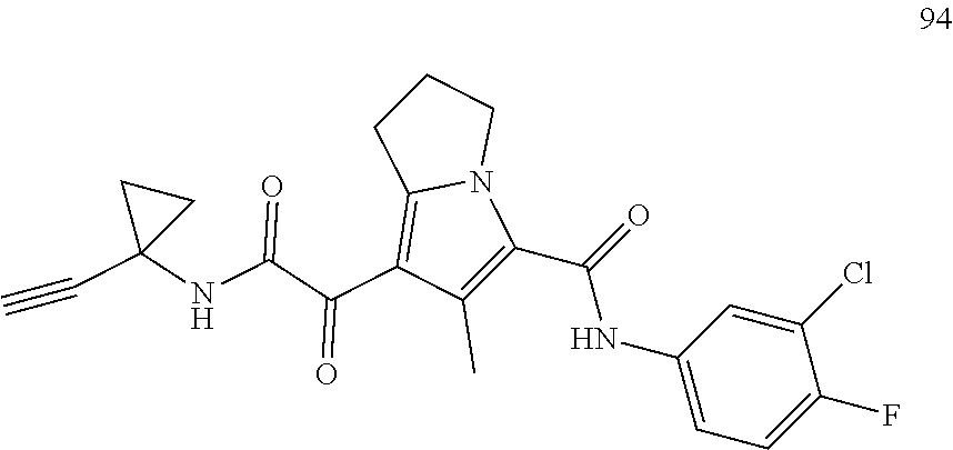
C1(Cl)=CC(NC(C2=C(C)C(C(=O)C(=O)NC3(C#C)CC3)=C3N2CCC3)=O)=CC=C1F
